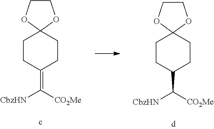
C1COC2(O1)CCC(=C([CO2Me])[CbzHN])CC2.C1COC2(O1)CCC(C([CO2Me])[CbzHN])CC2
